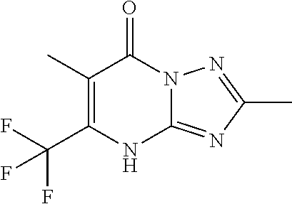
C1(C(F)(F)F)=C(C)C(=O)N2C(=NC(C)=N2)N1
